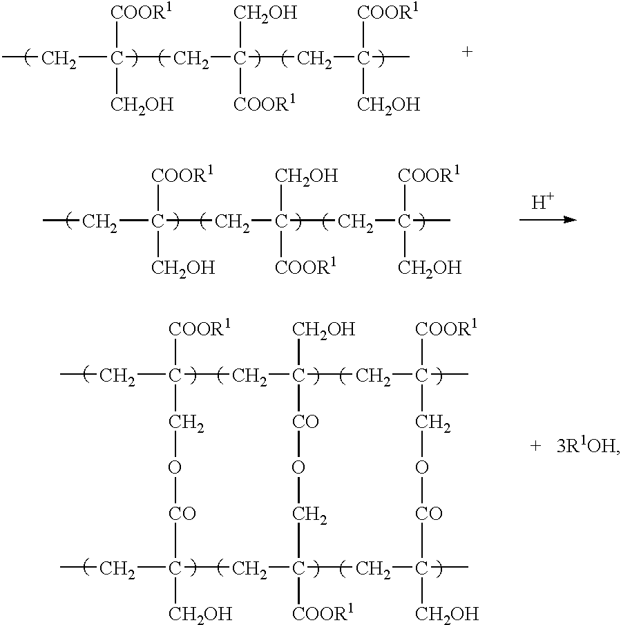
C(CC(CC(C)([COOR1])[CH2OH])([CH2OH])[COOR1])(CC)([COOR1])[CH2OH].[H].C(CC(CC(C)([COOR1])[CH2OH])([CH2OH])[COOR1])(CC)([COOR1])[CH2OH].C1(CC)([COOR1])CC2([CH2OH])CC(C)([COOR1])CO[CO]C(C)([CH2OH])CC([COOR1])(CO[CO]2)CC(CC)([CH2OH])[CO]OC1
